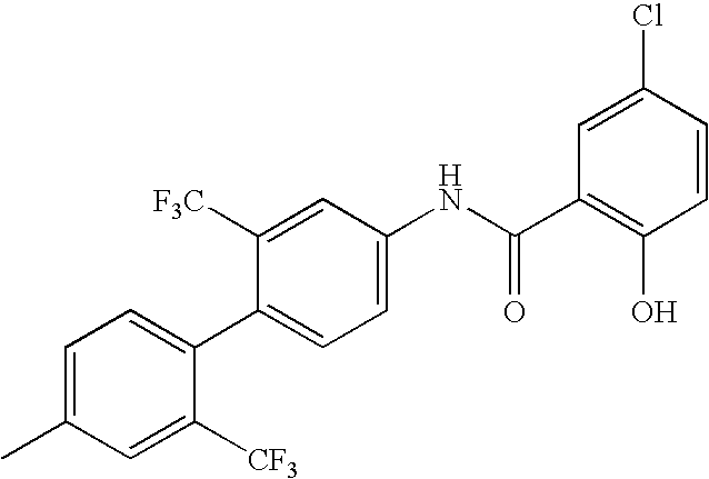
C1(Cl)=CC(C(NC2=CC=C(C3=CC=C(C)C=C3[CF3])C([F3C])=C2)=O)=C(O)C=C1
